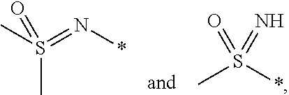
S(C)(C)(=N*)=O.CS(*)(=O)=N
